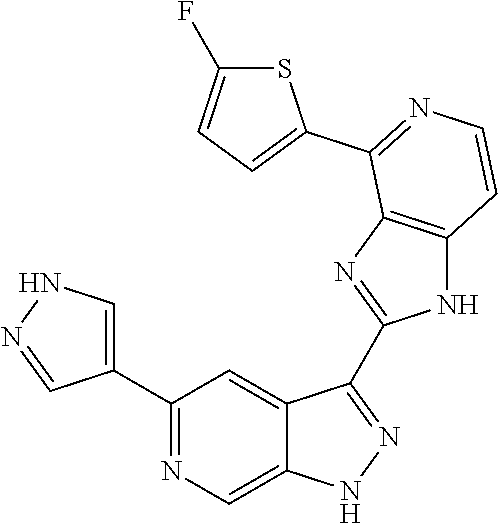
C1(C2=NC=C3C(=C2)C(C2=NC4=C(N2)C=CN=C4C2=CC=C(F)S2)=NN3)=CNN=C1
